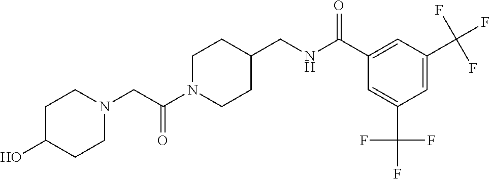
C1N(C(CN2CCC(O)CC2)=O)CCC(CNC(C2=CC(C(F)(F)F)=CC(C(F)(F)F)=C2)=O)C1
